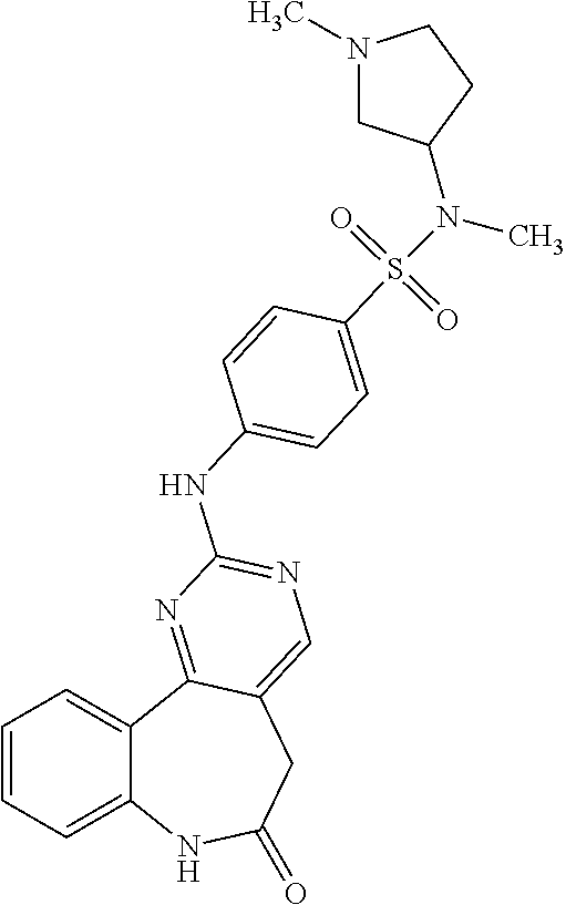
C1=CC=C2C(=C1)C1=NC(NC3=CC=C(S(N(C)C4CN(C)CC4)(=O)=O)C=C3)=NC=C1CC(=O)N2
